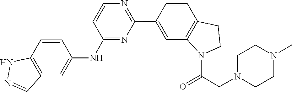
C1CN(CC(N2C3=C(CC2)C=CC(C2=NC=CC(NC4=CC5=C(NN=C5)C=C4)=N2)=C3)=O)CCN1C
